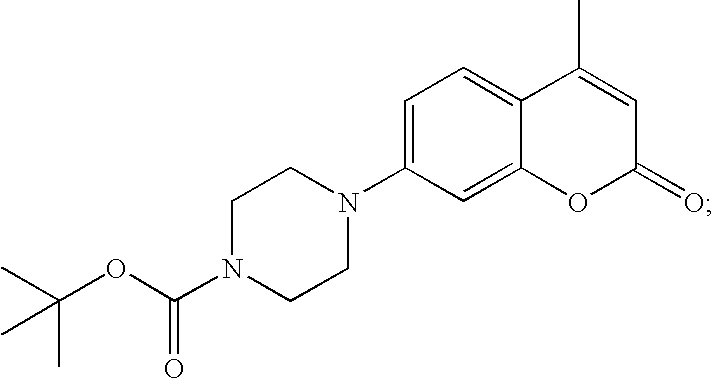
C1=C(N2CCN(C(OC(C)(C)C)=O)CC2)C=C2C(=C1)C(C)=CC(=O)O2
